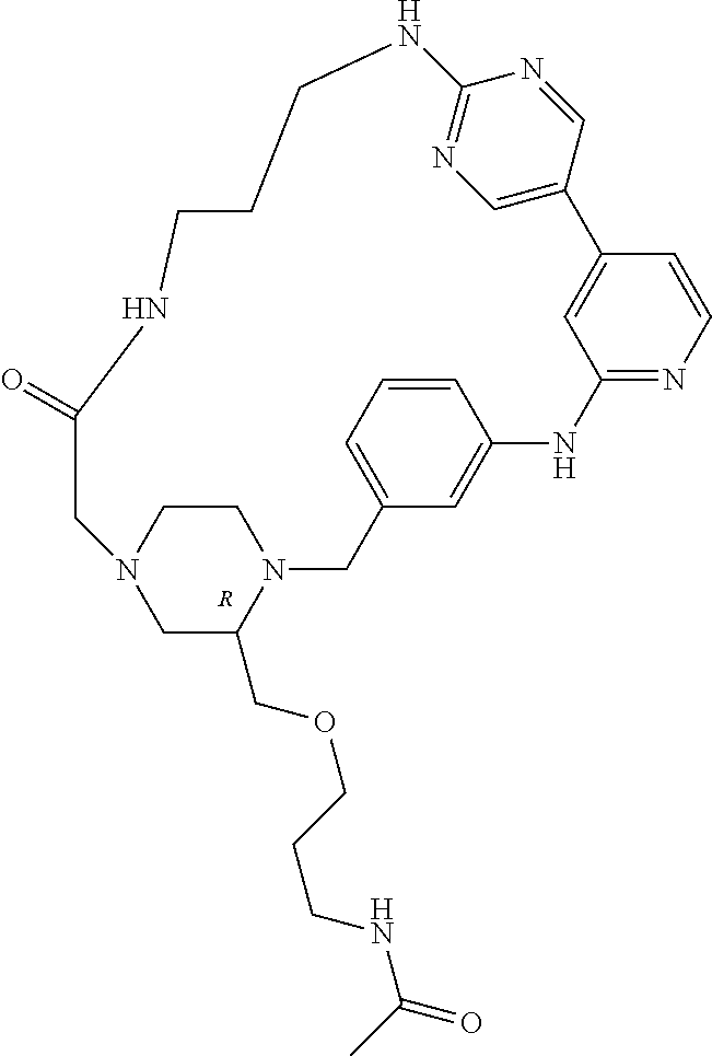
C1CN2CC(COCCCNC(=O)C)N1CC1=CC=CC(=C1)NC1=NC=CC(=C1)C1=CN=C(N=C1)NCCCNC(=O)C2.[R]
